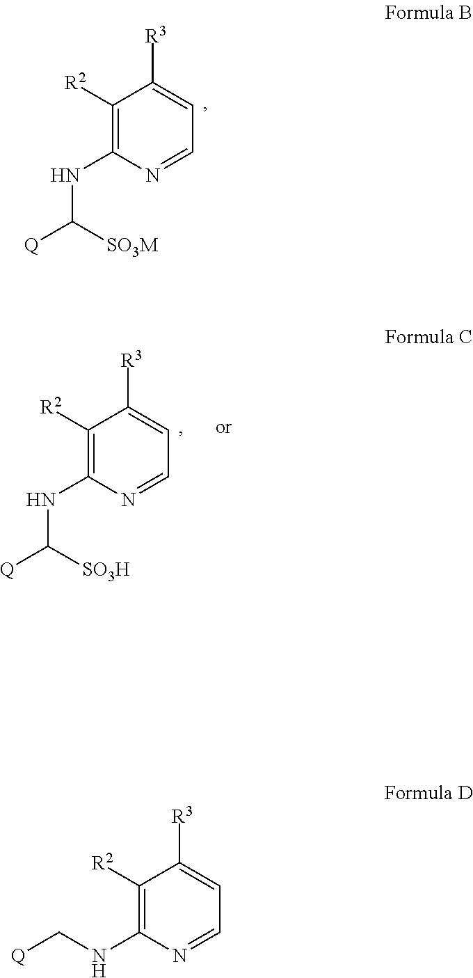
C1([R3])=CC=NC(NC([Q])[SO3M])=C1[R2].C1([R3])=CC=NC(NC[Q])=C1[R2].C1([R3])=CC=NC(NC([Q])[SO3H])=C1[R2]
